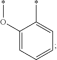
C1(O*)=CC=CC=C1*
